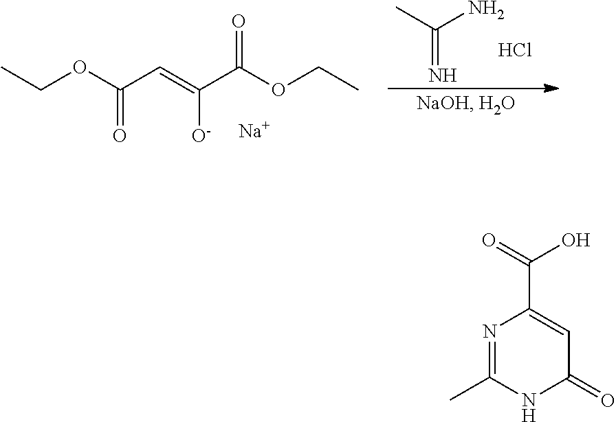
CC(N)=N.Cl.CCOC(C=C(C(OCC)=O)[O-])=O.[Na].N1=C(C)NC(=O)C=C1C(=O)O
